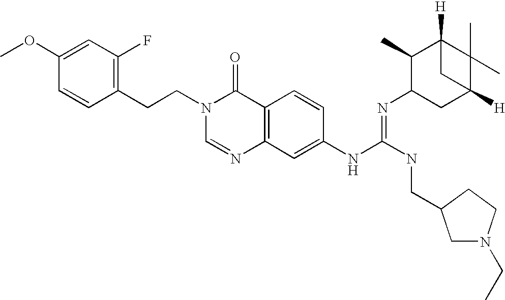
C1(CCN2C=NC3=C(C2=O)C=CC(NC(NCC2CCN(CC)C2)=NC2CC4([H])C(C)(C)C([H])(C2C)C4)=C3)=C(F)C=C(OC)C=C1
